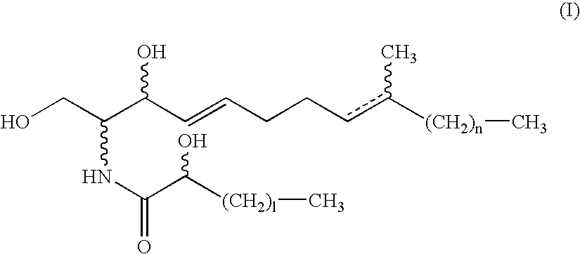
OCC(C(C=CCCcc([(CH2)n]C)C)O)NC(C([(CH2)l]C)O)=O
